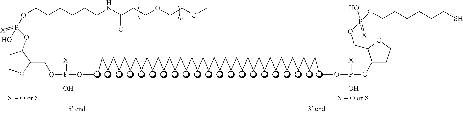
C1COC(COP(OC)(O)=[X])C1OP(O)(OCCCCCCNC(CCOCCOC)=O)=[X].C(CCCCCCCCCCCCCCCCCCCCCCCCCCCCCCCCCCCCCCC)C.COP(OC1CCOC1COP(O)(=[X])OCCCCCCS)(O)=[X]
